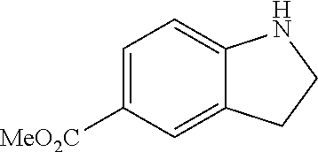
C1=C([MeO2C])C=C2C(=C1)NCC2
